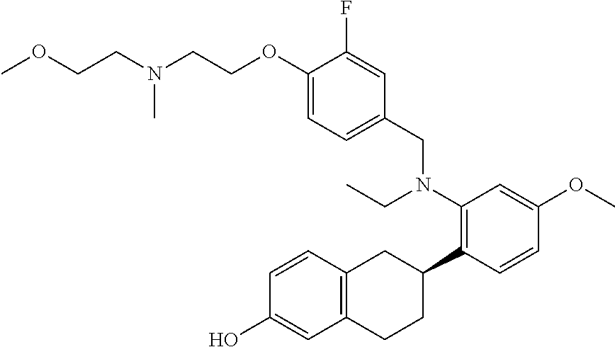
C(COC1=CC=C(CN(C2=C(C3CC4=C(CC3)C=C(O)C=C4)C=CC(OC)=C2)CC)C=C1F)N(CCOC)C
